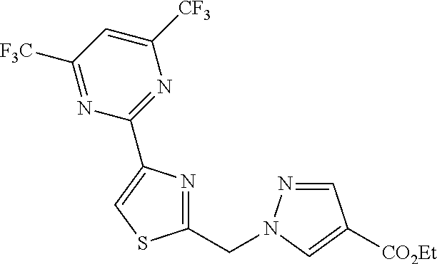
C1(CN2N=CC([CO2Et])=C2)=NC(C2=NC([CF3])=CC([F3C])=N2)=CS1
